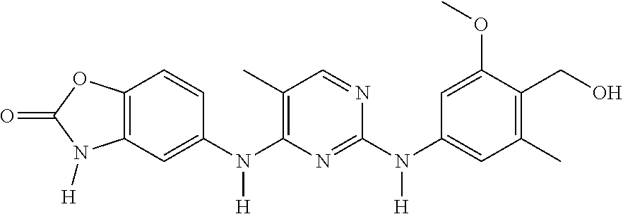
C1(C)=C(N(C2=CC3=C(OC(=O)N3[H])C=C2)[H])N=C(N(C2=CC(C)=C(CO)C(OC)=C2)[H])N=C1
